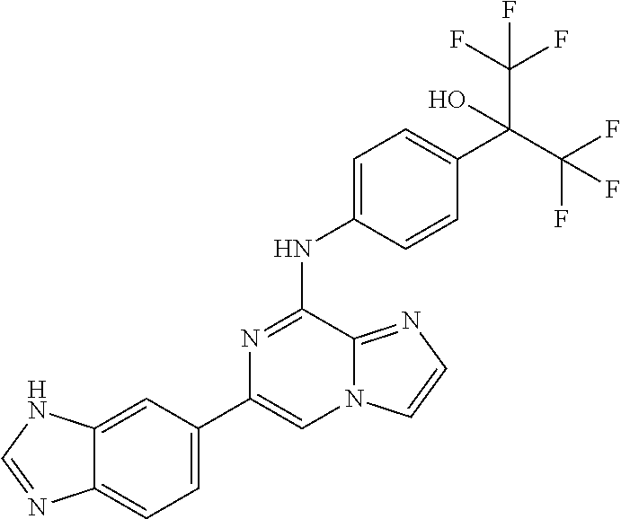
C1(C2=CC=C3C(=C2)NC=N3)=CN2C(=NC=C2)C(NC2=CC=C(C(C(F)(F)F)(C(F)(F)F)O)C=C2)=N1
